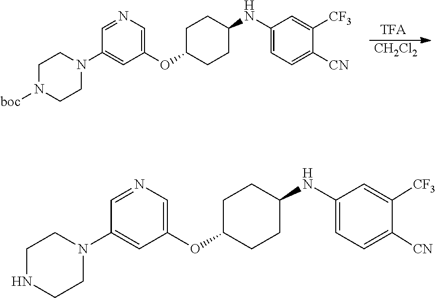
C1NCCN(C2=CC(OC3CCC(NC4=CC=C([CN])C([CF3])=C4)CC3)=CN=C2)C1.C1N([boc])CCN(C2=CC(OC3CCC(NC4=CC=C([CN])C([CF3])=C4)CC3)=CN=C2)C1.[CH2Cl2]
